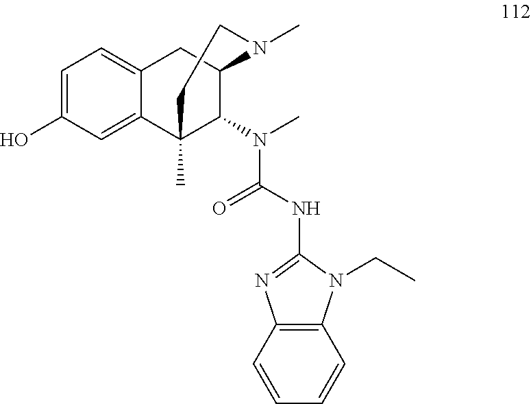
C1=C(O)C=C2C(=C1)CC1C(N(C(NC3=NC4=C(N3CC)C=CC=C4)=O)C)C2(C)CCN1C
